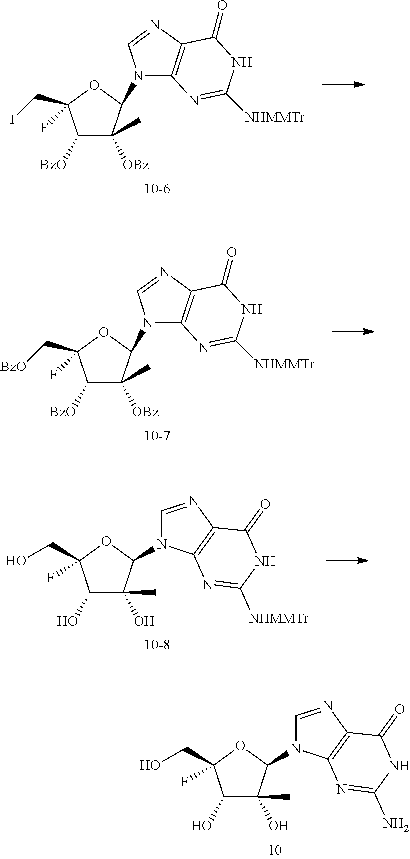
C12=C(N=CN1C1C([OBz])(C)C([BzO])C(CI)(F)O1)C(=O)NC([NHMMTr])=N2.C12=C(N=CN1C1C([OBz])(C)C([BzO])C(C[BzO])(F)O1)C(=O)NC([NHMMTr])=N2.C1(O)C(O)(C)C(N2C=NC3=C2N=C(N)NC3=O)OC1(CO)F.C1(O)C(O)(C)C(N2C=NC3=C2N=C([NHMMTr])NC3=O)OC1(CO)F
